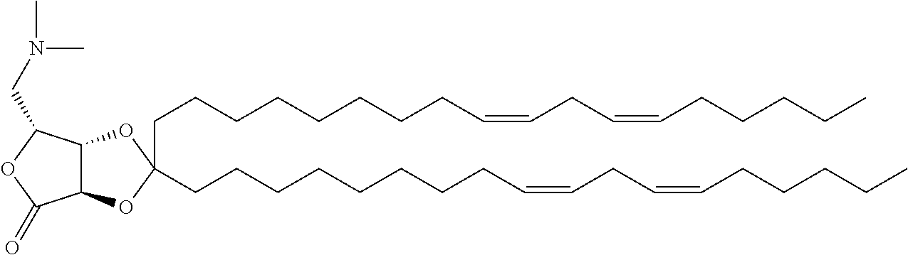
C(CCCCCCCC=CCC=CCCCCC)C1(CCCCCCCCC=CCC=CCCCCC)OC2C(O1)C(CN(C)C)OC2=O
